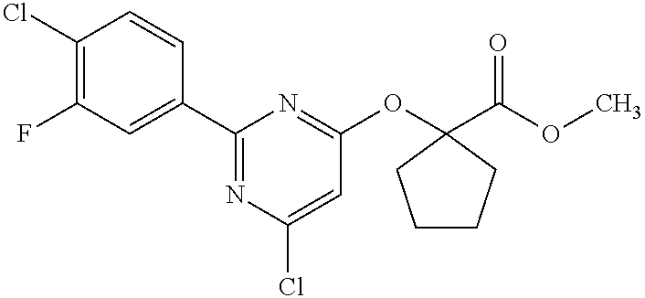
C1(Cl)=C(F)C=C(C2=NC(Cl)=CC(OC3(C(OC)=O)CCCC3)=N2)C=C1
